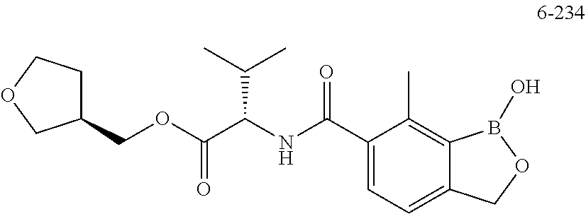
C1(COC(C(NC(C2=CC=C3C(=C2C)B(O)OC3)=O)C(C)C)=O)CCOC1
